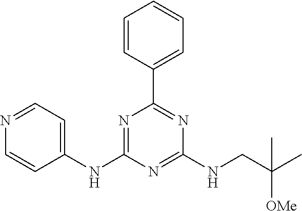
C1=CC(C2=NC(NCC(C)([OMe])C)=NC(NC3=CC=NC=C3)=N2)=CC=C1
